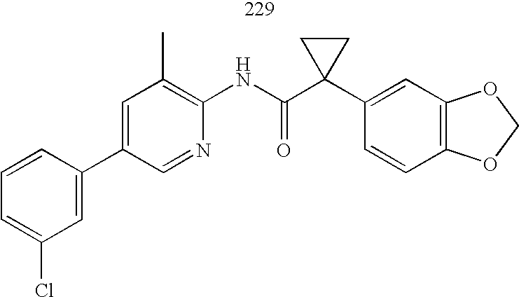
C1=CC(C2=CC(C)=C(NC(=O)C3(C4=CC5=C(C=C4)OCO5)CC3)N=C2)=CC(Cl)=C1
